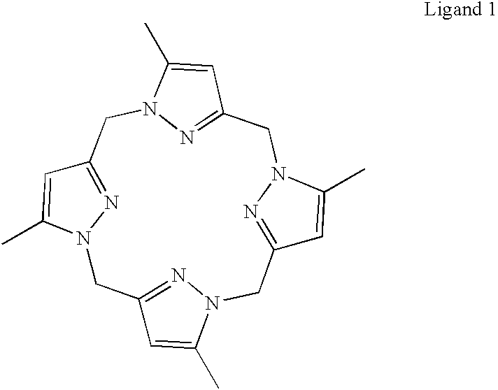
C1=C(C)N2N=C1CN1C(C)=CC(=N1)CN1C(C)=CC(=N1)CN1C(C)=CC(=N1)C2
